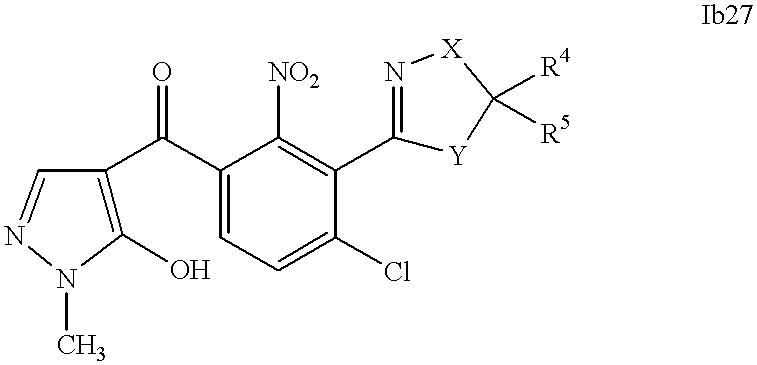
C1(O)=C(C(C2=CC=C(Cl)C(C3=N[X]C([R4])([R5])[Y]3)=C2[NO2])=O)C=NN1C
